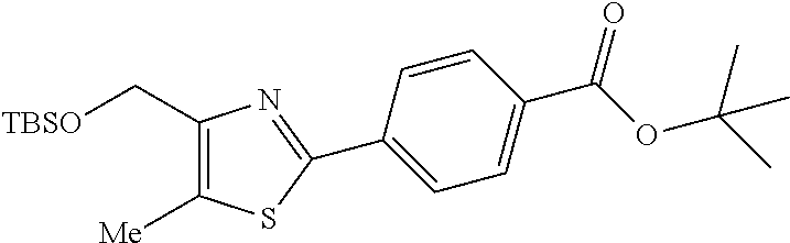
C1(C2=NC(C[TBSO])=C([Me])S2)=CC=C(C(OC(C)(C)C)=O)C=C1
